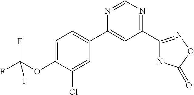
C1=C(OC(F)(F)F)C(Cl)=CC(C2=CC(C3=NOC(=O)N3)=NC=N2)=C1
